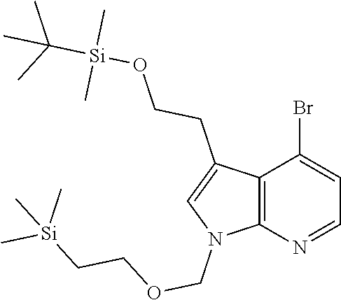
C12=C(N=CC=C1Br)N(COCC[Si](C)(C)C)C=C2CCO[Si](C(C)(C)C)(C)C
